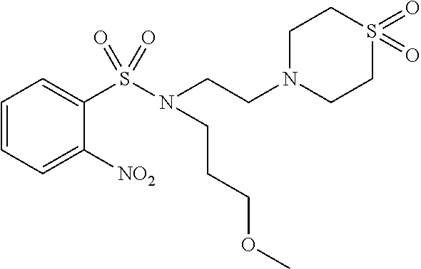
C1=CC=C([NO2])C(S(N(CCN2CCS(=O)(=O)CC2)CCCOC)(=O)=O)=C1
